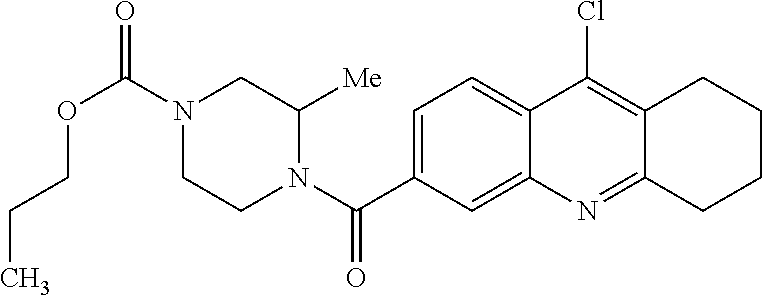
N1(C(OCCC)=O)CCN(C(=O)C2=CC=C3C(=C2)N=C2C(=C3Cl)CCCC2)C([Me])C1
